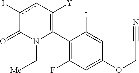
C1(C2=C([Y])cc(I)C(=O)N2C[Me])=C(F)C=C(OCC#N)C=C1F
